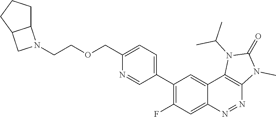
C1(C2=C(F)C=C3C(=C2)C2=C(N=N3)N(C)C(=O)N2C(C)C)=CC=C(COCCN2C3C(C2)CCC3)N=C1
